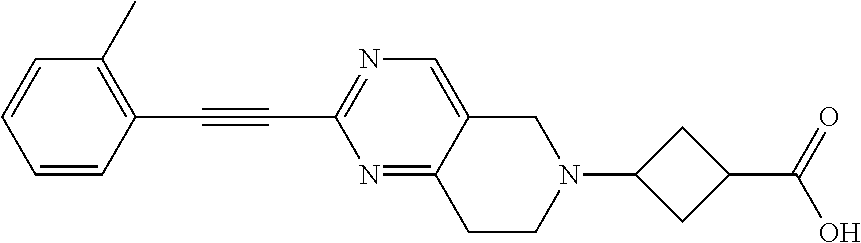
C1=CC(C#CC2=NC=C3C(=N2)CCN(C2CC(C(O)=O)C2)C3)=C(C)C=C1
